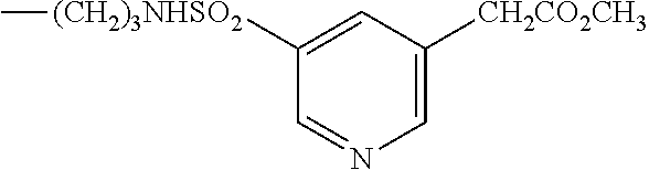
C1([(CH2)3NHSO2]C)=CC([CH2CO2CH3])=CN=C1
